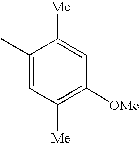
C1(C)=CC([Me])=C([OMe])C=C1[Me]
